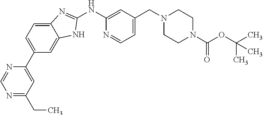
C1(C2=CC=C3C(=C2)NC(NC2=CC(CN4CCN(C(=O)OC(C)(C)C)CC4)=CC=N2)=N3)=CC(CC)=NC=N1
